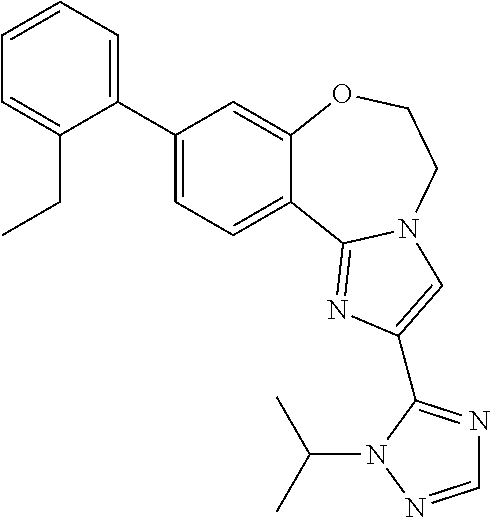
C1(C2=CC=CC=C2CC)=CC=C2C(=C1)OCCN1C2=NC(C2=NC=NN2C(C)C)=C1
